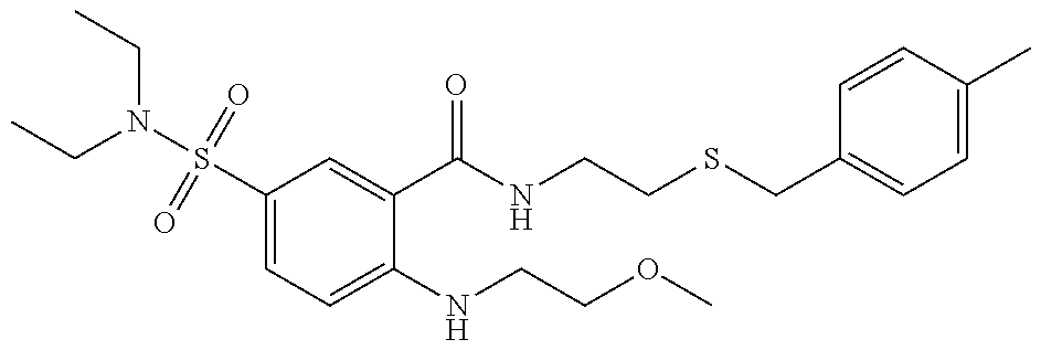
CCN(S(C1=CC=C(NCCOC)C(C(NCCSCC2=CC=C(C)C=C2)=O)=C1)(=O)=O)CC
